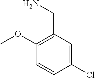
C1(Cl)=CC(CN)=C(OC)C=C1
